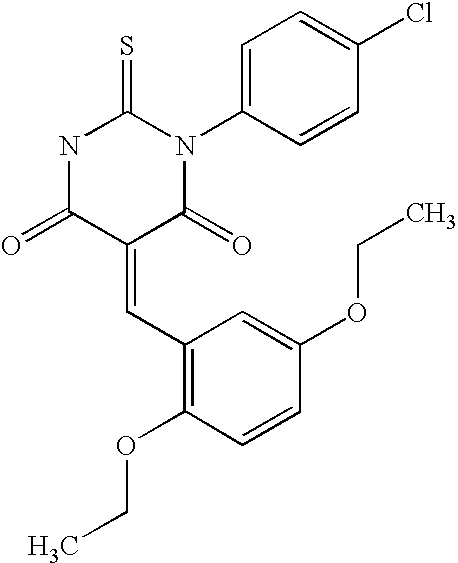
N1C(=O)C(=CC2=C(OCC)C=CC(OCC)=C2)C(=O)N(C2=CC=C(Cl)C=C2)C1=S
